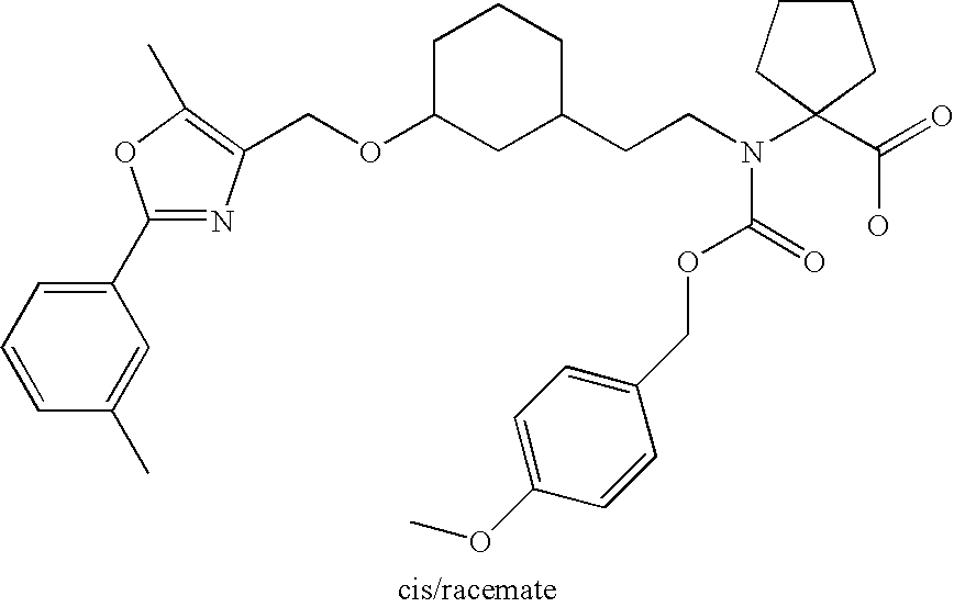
C1=CC=C(C2=NC(COC3CC(CCN(C4(C(=O)O)CCCC4)C(=O)OCC4=CC=C(OC)C=C4)CCC3)=C(C)O2)C=C1C
